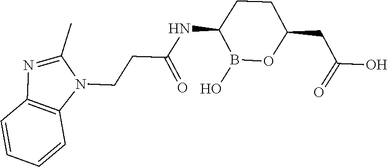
B1(O)OC(CC(O)=O)CCC1NC(CCN1C(C)=NC2=C1C=CC=C2)=O
